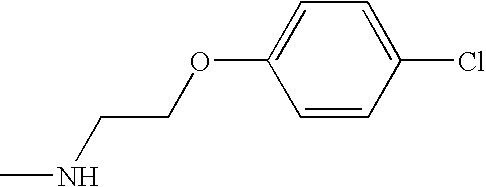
C1=CC(Cl)=CC=C1OCCNC
